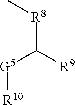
[G5](C([R9])[R8]C)[R10]
